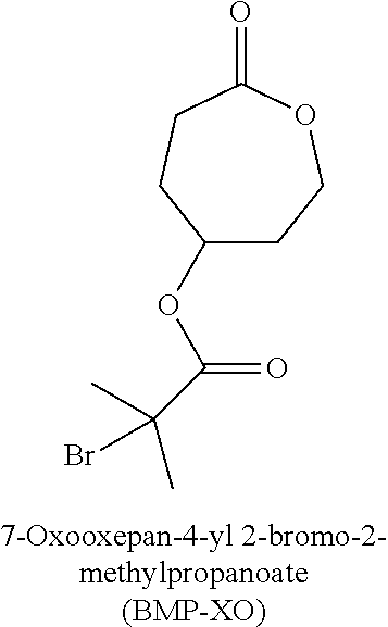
[7-Oxooxepan-4-yl 2-bromo-2-methylpropanoate(BMP-XO)].C1(=O)CCC(OC(C(Br)(C)C)=O)CCO1
